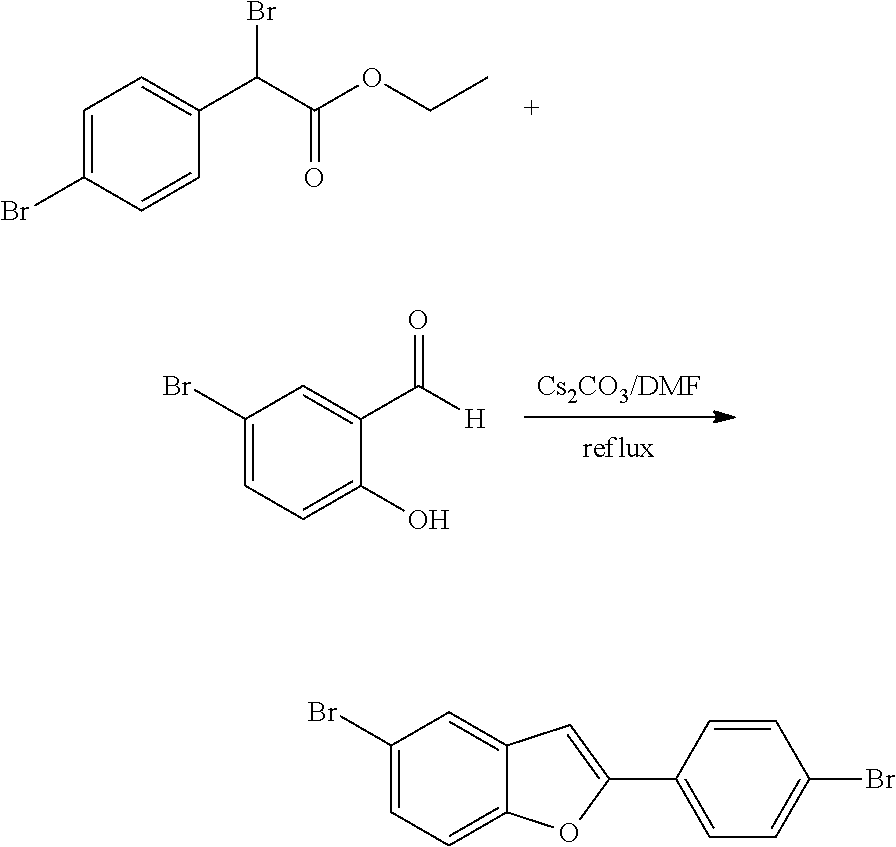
C1=C(Br)C=CC(C(C(OCC)=O)Br)=C1.[Cs2CO3/DMF].C1(Br)=CC=C(O)C(C([H])=O)=C1.C1=C(Br)C=C2C(=C1)OC(C1=CC=C(Br)C=C1)=C2
